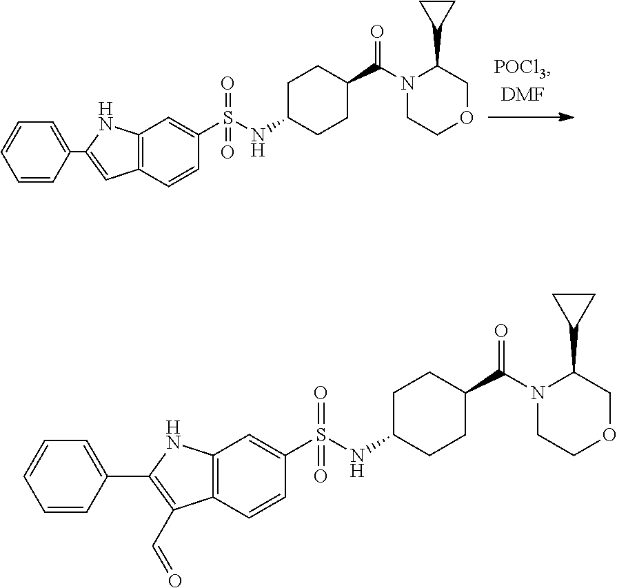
C1=CC(C2=CC3=C(N2)C=C(S(NC2CCC(C(N4CCOCC4C4CC4)=O)CC2)(=O)=O)C=C3)=CC=C1.C1=CC(C2=C(C=O)C3=C(N2)C=C(S(NC2CCC(C(N4CCOCC4C4CC4)=O)CC2)(=O)=O)C=C3)=CC=C1
